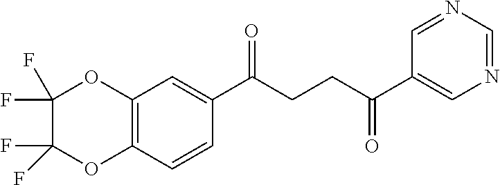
C1(C(CCC(C2=CN=CN=C2)=O)=O)=CC2=C(C=C1)OC(F)(F)C(F)(F)O2
